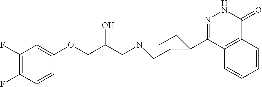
C12=C(C=CC=C1)C(C1CCN(CC(COC3=CC(F)=C(F)C=C3)O)CC1)=NNC2=O
